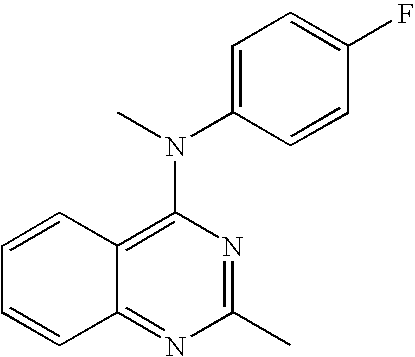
C12=NC(C)=NC(N(C3=CC=C(F)C=C3)C)=C1C=CC=C2
